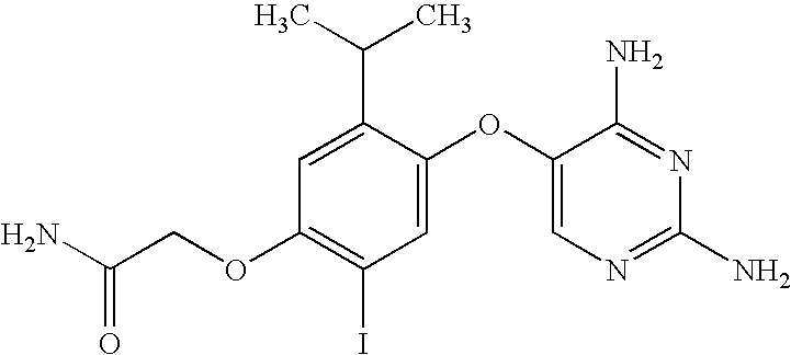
C1=C(C(C)C)C(OC2=CN=C(N)N=C2N)=CC(I)=C1OCC(N)=O
